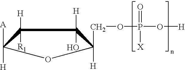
C1([H])(O)C(COP(O[H])([X])=O)([H])OC([A])([H])C1([H])[R1]
